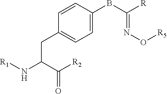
C(C1=CC=C(BC([R])=NO[R5])C=C1)C(C([R2])=O)N[R1]
